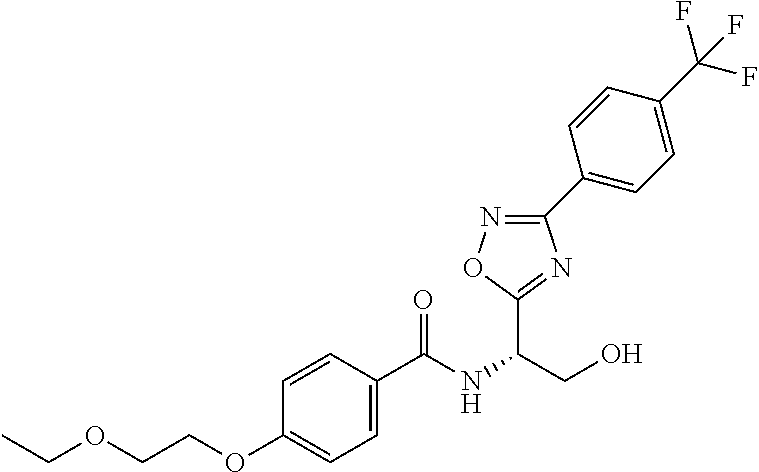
CCOCCOC1=CC=C(C(NC(CO)C2=NC(C3=CC=C(C(F)(F)F)C=C3)=NO2)=O)C=C1
